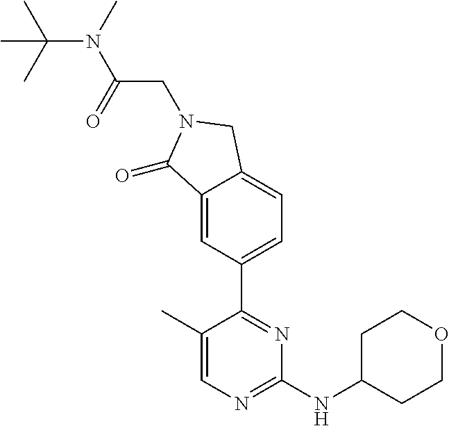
C1(C)=CN=C(NC2CCOCC2)N=C1C1=CC=C2C(=C1)C(=O)N(CC(N(C)C(C)(C)C)=O)C2
